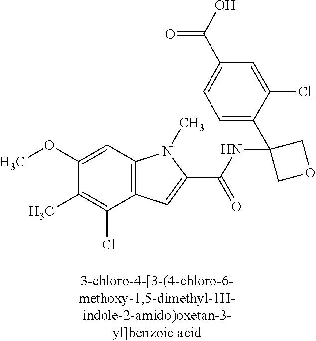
C1(C)=C(Cl)C2=C(C=C1OC)N(C)C(C(NC1(C3=CC=C(C(=O)O)C=C3Cl)COC1)=O)=C2
